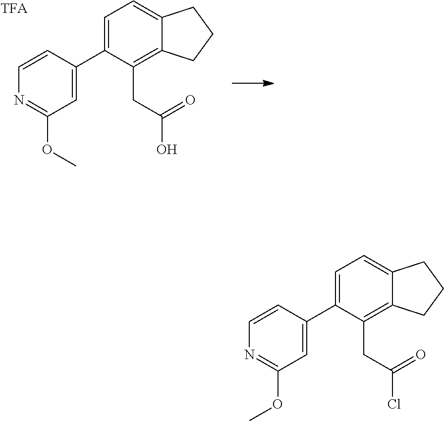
C1=C(C2=CC(OC)=NC=C2)C(CC(=O)Cl)=C2C(=C1)CCC2.C1=C(C2=CC(OC)=NC=C2)C(CC(=O)O)=C2C(=C1)CCC2
